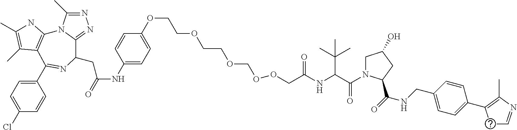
N1=C(C)N2C(=N1)C(CC(NC1=CC=C(OCCOCCOCOOCC(=O)NC(C(C)(C)C)C(N3CC(O)CC3C(NCC3=CC=C(C4=C(C)N=CC4)C=C3)=O)=O)C=C1)=O)N=C(C1=CC=C(Cl)C=C1)C1=C2NC(C)=C1C
